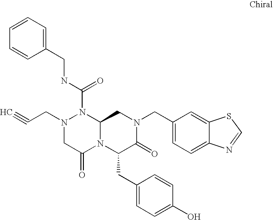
C1=CC=C(CNC(N2N(CC#C)CC(=O)N3C2CN(CC2=CC=C4C(=C2)SC=N4)C(=O)C3CC2=CC=C(O)C=C2)=O)C=C1
